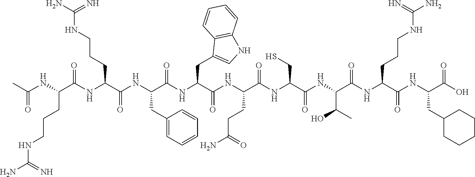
C(NCCCC(C(NC(C(NC(C(NC(C(=O)NC(C(NC(C(NC(C(NC(C(NC(C(O)=O)CC1CCCCC1)=O)CCCNC(N)=N)=O)C(O)C)=O)CS)=O)CCC(N)=O)CC1=CNC2=C1C=CC=C2)=O)CC1=CC=CC=C1)=O)CCCNC(N)=N)=O)NC(C)=O)(=N)N
